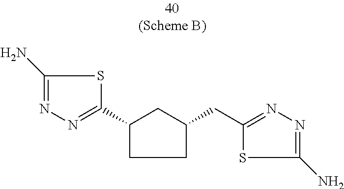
C1(C2=NN=C(N)S2)CCC(CC2=NN=C(N)S2)C1
